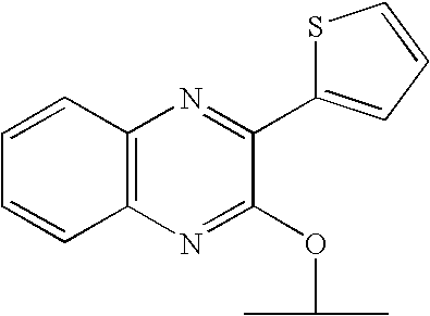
C12=C(N=C(OC(C)C)C(C3=CC=CS3)=N1)C=CC=C2
